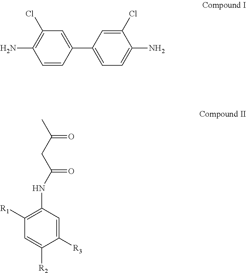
C1([R3])=CC(NC(CC(C)=O)=O)=C([R1])C=C1[R2].C1=CC(C2=CC=C(N)C(Cl)=C2)=CC(Cl)=C1N
